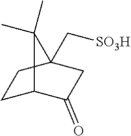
C1C2C(=O)CC(C[SO3H])(C1)C2(C)C
